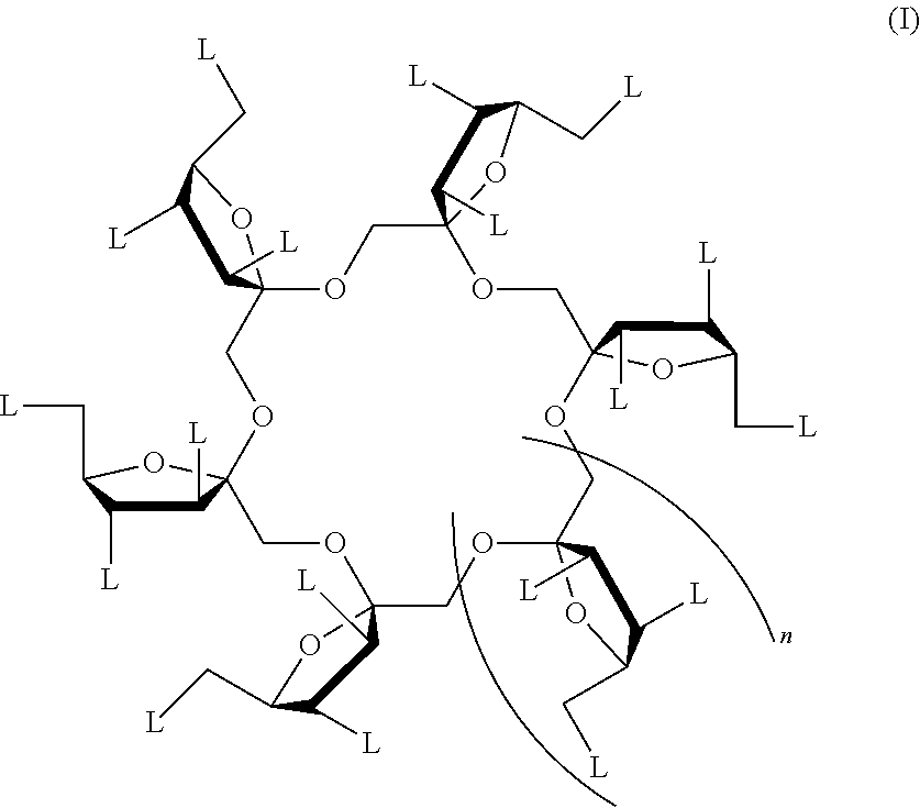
C1([L])C([L])C(C[L])OC12OCC1(OCC3(OCC4(C([L])C([L])C(C[L])O4)OCC4(OCC5(OC2)C([L])C([L])C(C[L])O5)C([L])C([L])C(C[L])O4)C([L])C([L])C(C[L])O3)C([L])C([L])C(C[L])O1
